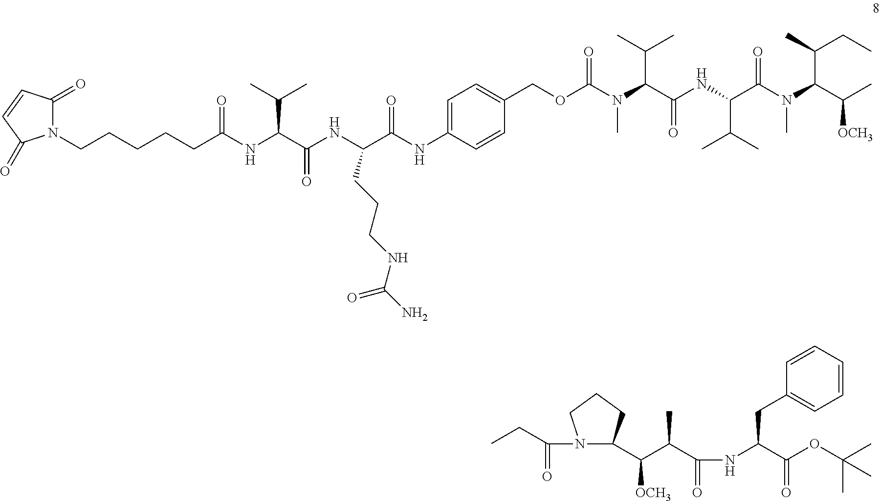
C(C1=CC=C(NC(=O)C(NC(=O)C(NC(CCCCCN2C(=O)C=CC2=O)=O)C(C)C)CCCNC(N)=O)C=C1)OC(N(C)C(C(C)C)C(NC(C(N(C(C(C)[OCH3])C(C)CC)C)=O)C(C)C)=O)=O.CCC(=O)N1C(C([OCH3])C(C)C(=O)NC(C(=O)OC(C)(C)C)CC2=CC=CC=C2)CCC1
